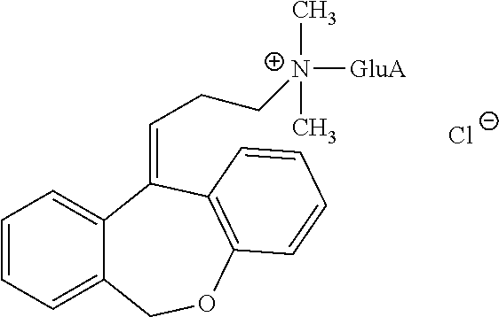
C12=CC=CC=C1COC1=C(C2=CCC[N+]([GluA])(C)C)C=CC=C1.[Cl-]
